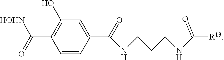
C1=CC(C(NCCCNC([R13])=O)=O)=CC(O)=C1C([HOHN])=O
